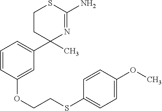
C1=CC(OCCSC2=CC=C(OC)C=C2)=CC(C2(C)CCSC(N)=N2)=C1
